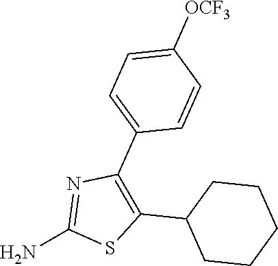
NC1=NC(C2=CC=C([OCF3])C=C2)=C(C2CCCCC2)S1
